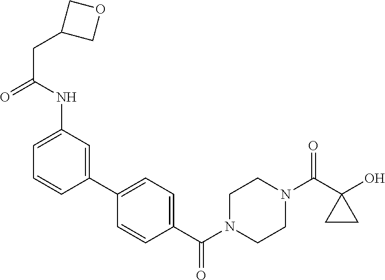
OC1(C(N2CCN(C(=O)C3=CC=C(C4=CC(NC(CC5COC5)=O)=CC=C4)C=C3)CC2)=O)CC1
